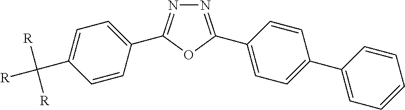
N1=C(C2=CC=C(C3=CC=CC=C3)C=C2)OC(C2=CC=C(C([R])([R])[R])C=C2)=N1
